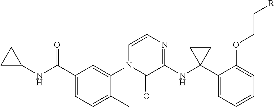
N(C(C1=CC=C(C)C(N2C(=O)C(NC3(C4=CC=CC=C4OCC[R])CC3)=NC=C2)=C1)=O)C1CC1
